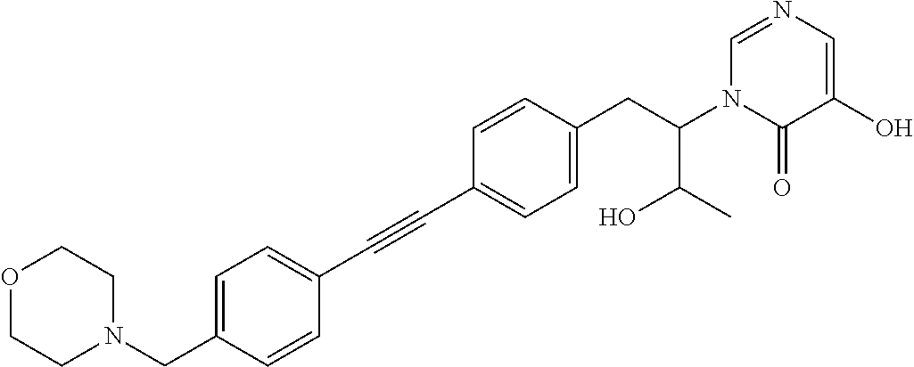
C(C1=CC=C(CC(N2C(=O)C(O)=CN=C2)C(C)O)C=C1)#CC1=CC=C(CN2CCOCC2)C=C1
